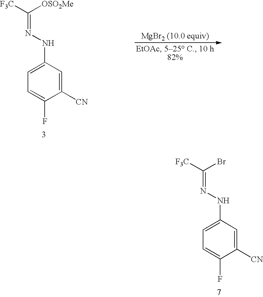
C1=C(NN=C([F3C])Br)C=C([CN])C(F)=C1.C1=C(NN=C([F3C])[OSO2Me])C=C([CN])C(F)=C1
